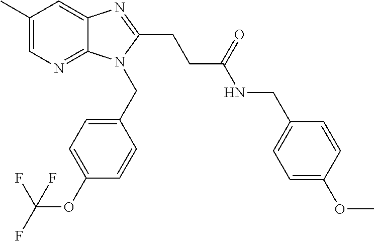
C1(C)=CN=C2C(=C1)N=C(CCC(NCC1=CC=C(OC)C=C1)=O)N2CC1=CC=C(OC(F)(F)F)C=C1
